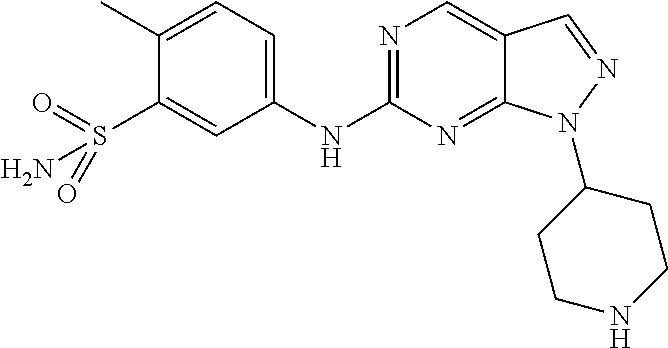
N1=C(NC2=CC=C(C)C(S(N)(=O)=O)=C2)N=C2C(=C1)C=NN2C1CCNCC1
